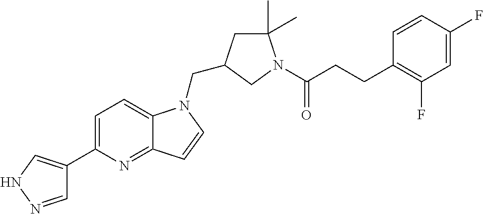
C1=NNC=C1C1=CC=C2C(=N1)C=CN2CC1CC(C)(C)N(C(CCC2=C(F)C=C(F)C=C2)=O)C1
